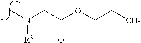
N(C)(CC(OCCC)=O)[R3]
